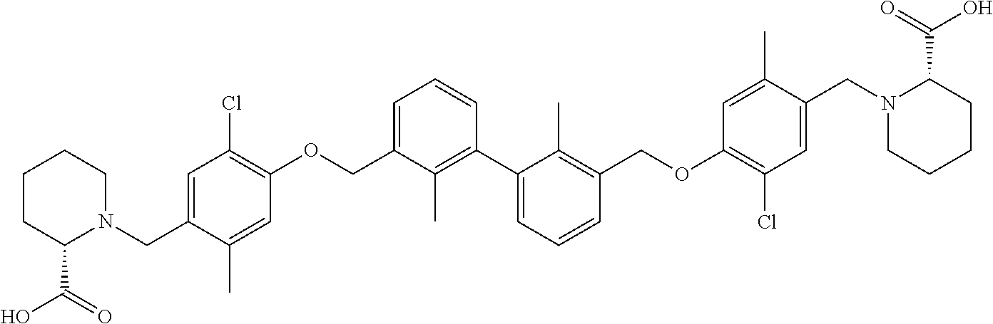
C1=C(CN2CCCCC2C(=O)O)C(C)=CC(OCC2=CC=CC(C3=CC=CC(COC4=C(Cl)C=C(CN5CCCCC5C(=O)O)C(C)=C4)=C3C)=C2C)=C1Cl
